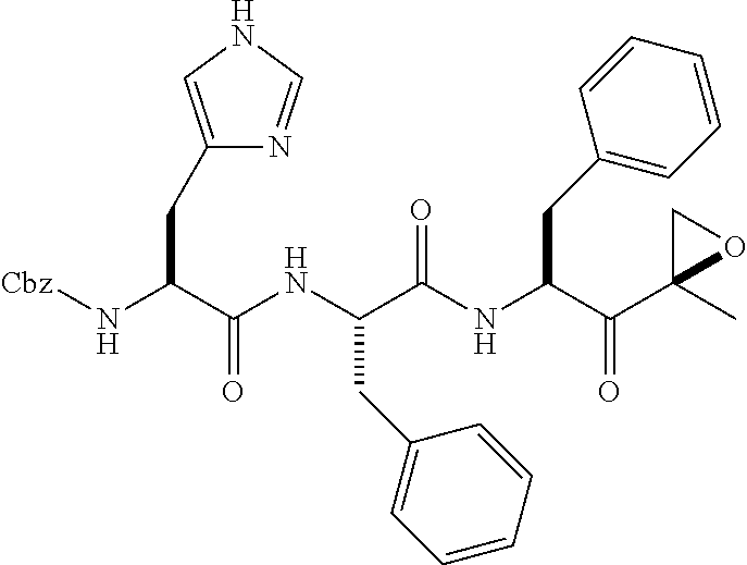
N(C(C(NC(C(NC(C(C1(C)OC1)=O)CC1=CC=CC=C1)=O)CC1=CC=CC=C1)=O)CC1=CNC=N1)[Cbz]
